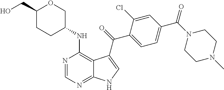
C1(C(N2CCN(C)CC2)=O)=CC=C(C(=O)C2=CNC3=NC=NC(NC4COC(CO)CC4)=C32)C(Cl)=C1
